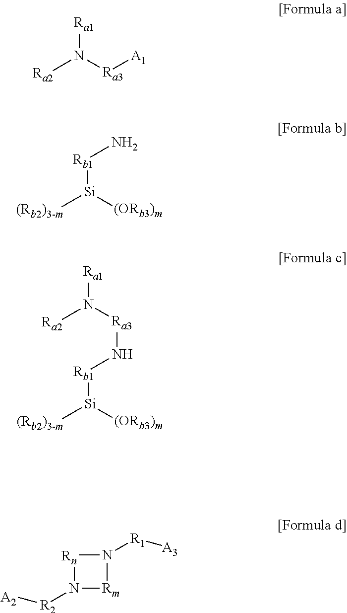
[Ra1]N([Ra3][A1])[Ra2].[Rb1]([Si]([(ORb3)m])[(Rb2)3-m])N.[Rb1]([Si]([(ORb3)m])[(Rb2)3-m])N[Ra3]N([Ra1])[Ra2].[Rn]1N([R2][A2])[Rm]N1[R1][A3]
